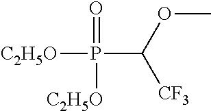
[C2H5O]P(=O)([C2H5O])C(OC)[CF3]
